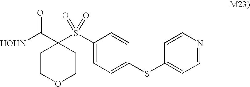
[HOHN]C(=O)C1(S(C2=CC=C(SC3=CC=NC=C3)C=C2)(=O)=O)CCOCC1
